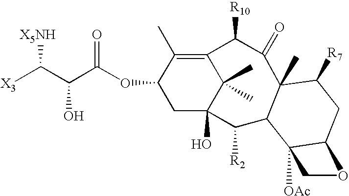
C12=C(C)C(OC(C(C([X3])[X5NH])O)=O)CC(O)(C1(C)C)C([R2])C1C(C)(C(=O)C2[R10])C([R7])CC2C1([OAc])CO2
